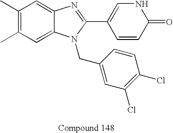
C1(C)=C(C)C=C2C(=C1)N=C(C1=CNC(=O)C=C1)N2CC1=CC(Cl)=C(Cl)C=C1
